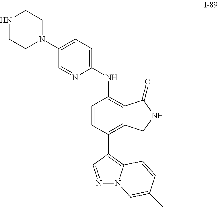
C12=C(C3=C4N(N=C3)C=C(C)C=C4)C=CC(NC3=CC=C(N4CCNCC4)C=N3)=C1C(=O)NC2
